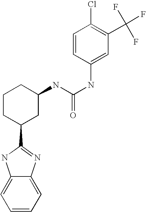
C1=CC=C2C(=C1)NC(C1CC(NC(NC3=CC(C(F)(F)F)=C(Cl)C=C3)=O)CCC1)=N2
